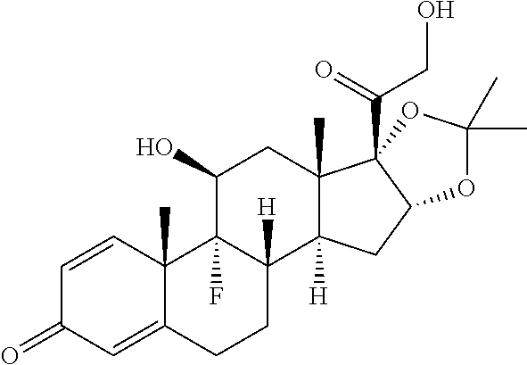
C1=CC2(C)C(=CC1=O)CCC1([H])C2(F)C(O)CC2(C)C1([H])CC1C2(C(=O)CO)OC(C)(C)O1
